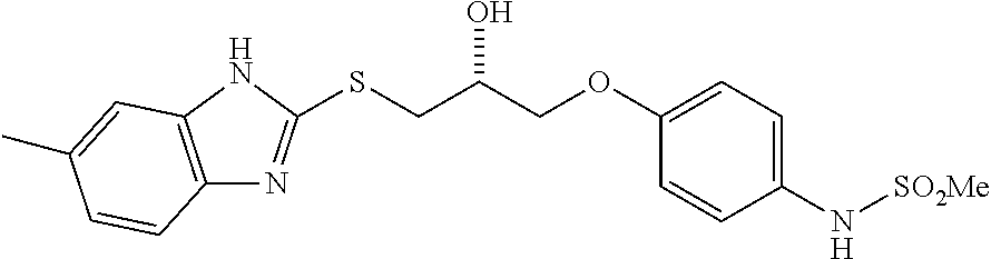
C1(OCC(CSC2=NC3=C(N2)C=C(C)C=C3)O)=CC=C(N[SO2Me])C=C1
